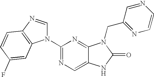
C1(N2C=NC3=C2C=C(F)C=C3)=NC=C2C(=N1)N(CC1=NC=CN=C1)C(=O)N2
